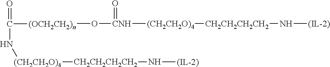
[CH2CH2CH2CH2]([(CH2CH2O)4][CNH](=O)O[(OCH2CH2)n]C(=O)N[(CH2CH2O)4][CH2CH2CH2CH2]N[(IL-2)])N[(IL-2)]
